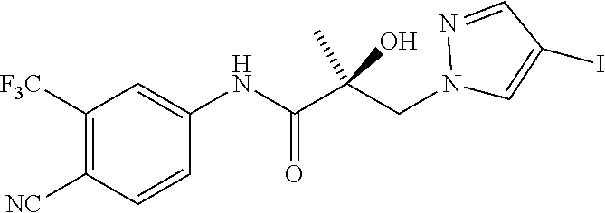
C1([F3C])=C([NC])C=CC(NC(C(CN2C=C(I)C=N2)(O)C)=O)=C1
